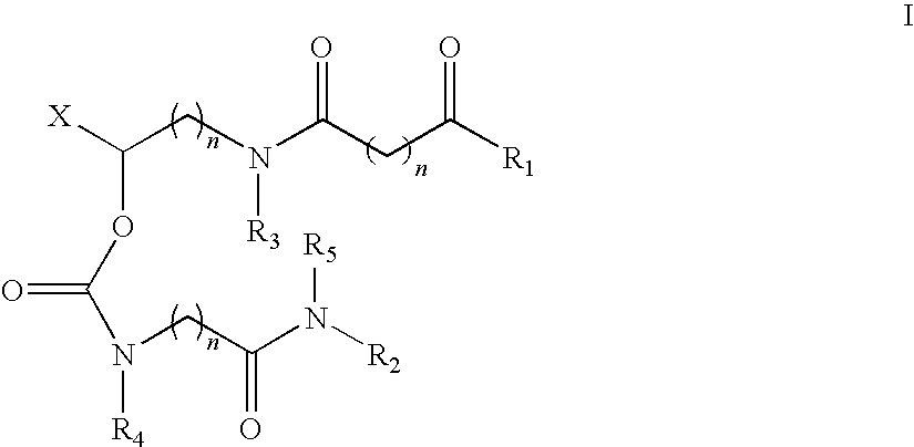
C(CN(C(CC([R1])=O)=O)[R3])([X])OC(N(CC(N([R2])[R5])=O)[R4])=O
